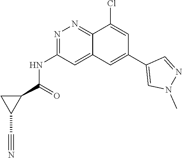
N1=C(NC(=O)C2CC2C#N)C=C2C(=N1)C(Cl)=CC(C1=CN(C)N=C1)=C2
